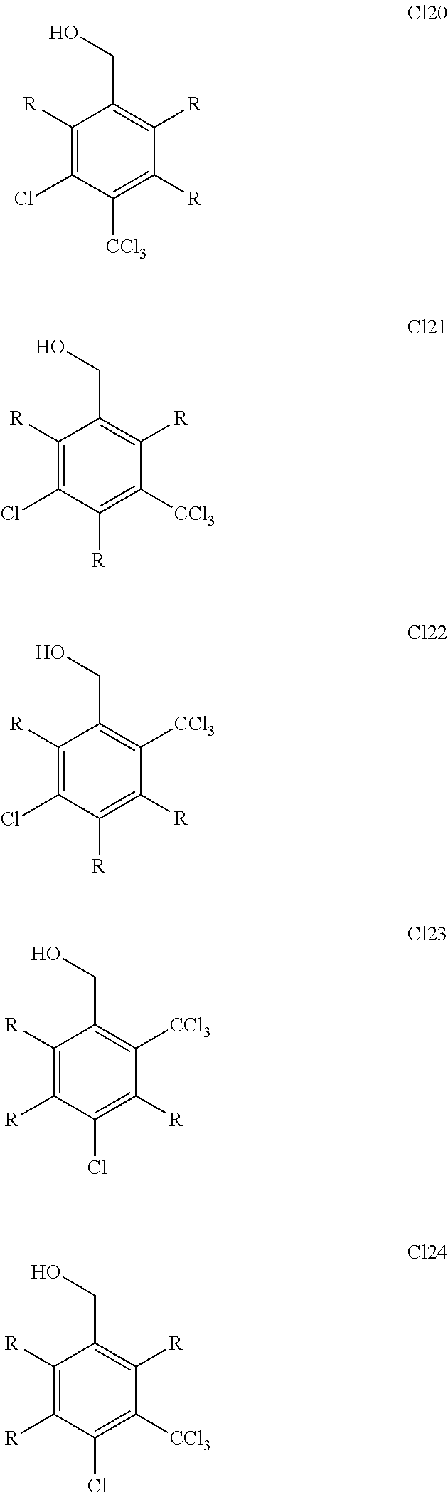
C1([R])=C(Cl)C([CCl3])=C([R])C([R])=C1CO.C1([R])=C(Cl)C([R])=C([CCl3])C([R])=C1CO.C1([R])=C(Cl)C([R])=C([R])C([CCl3])=C1CO.C1([R])=C([R])C(Cl)=C([R])C([CCl3])=C1CO.C1([R])=C([R])C(Cl)=C([CCl3])C([R])=C1CO
